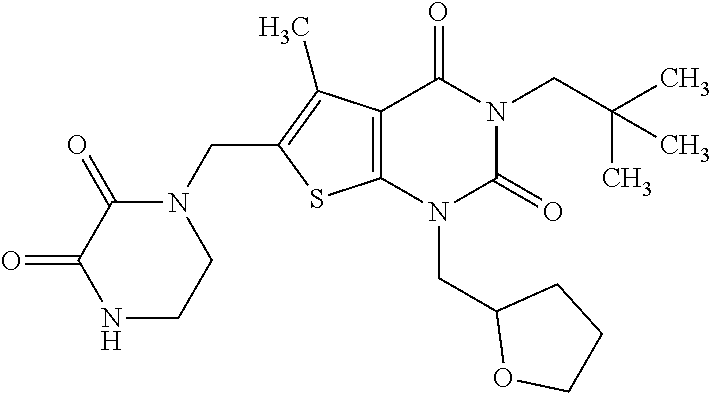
C12=C(N(CC3OCCC3)C(=O)N(CC(C)(C)C)C1=O)SC(CN1C(=O)C(=O)NCC1)=C2C
